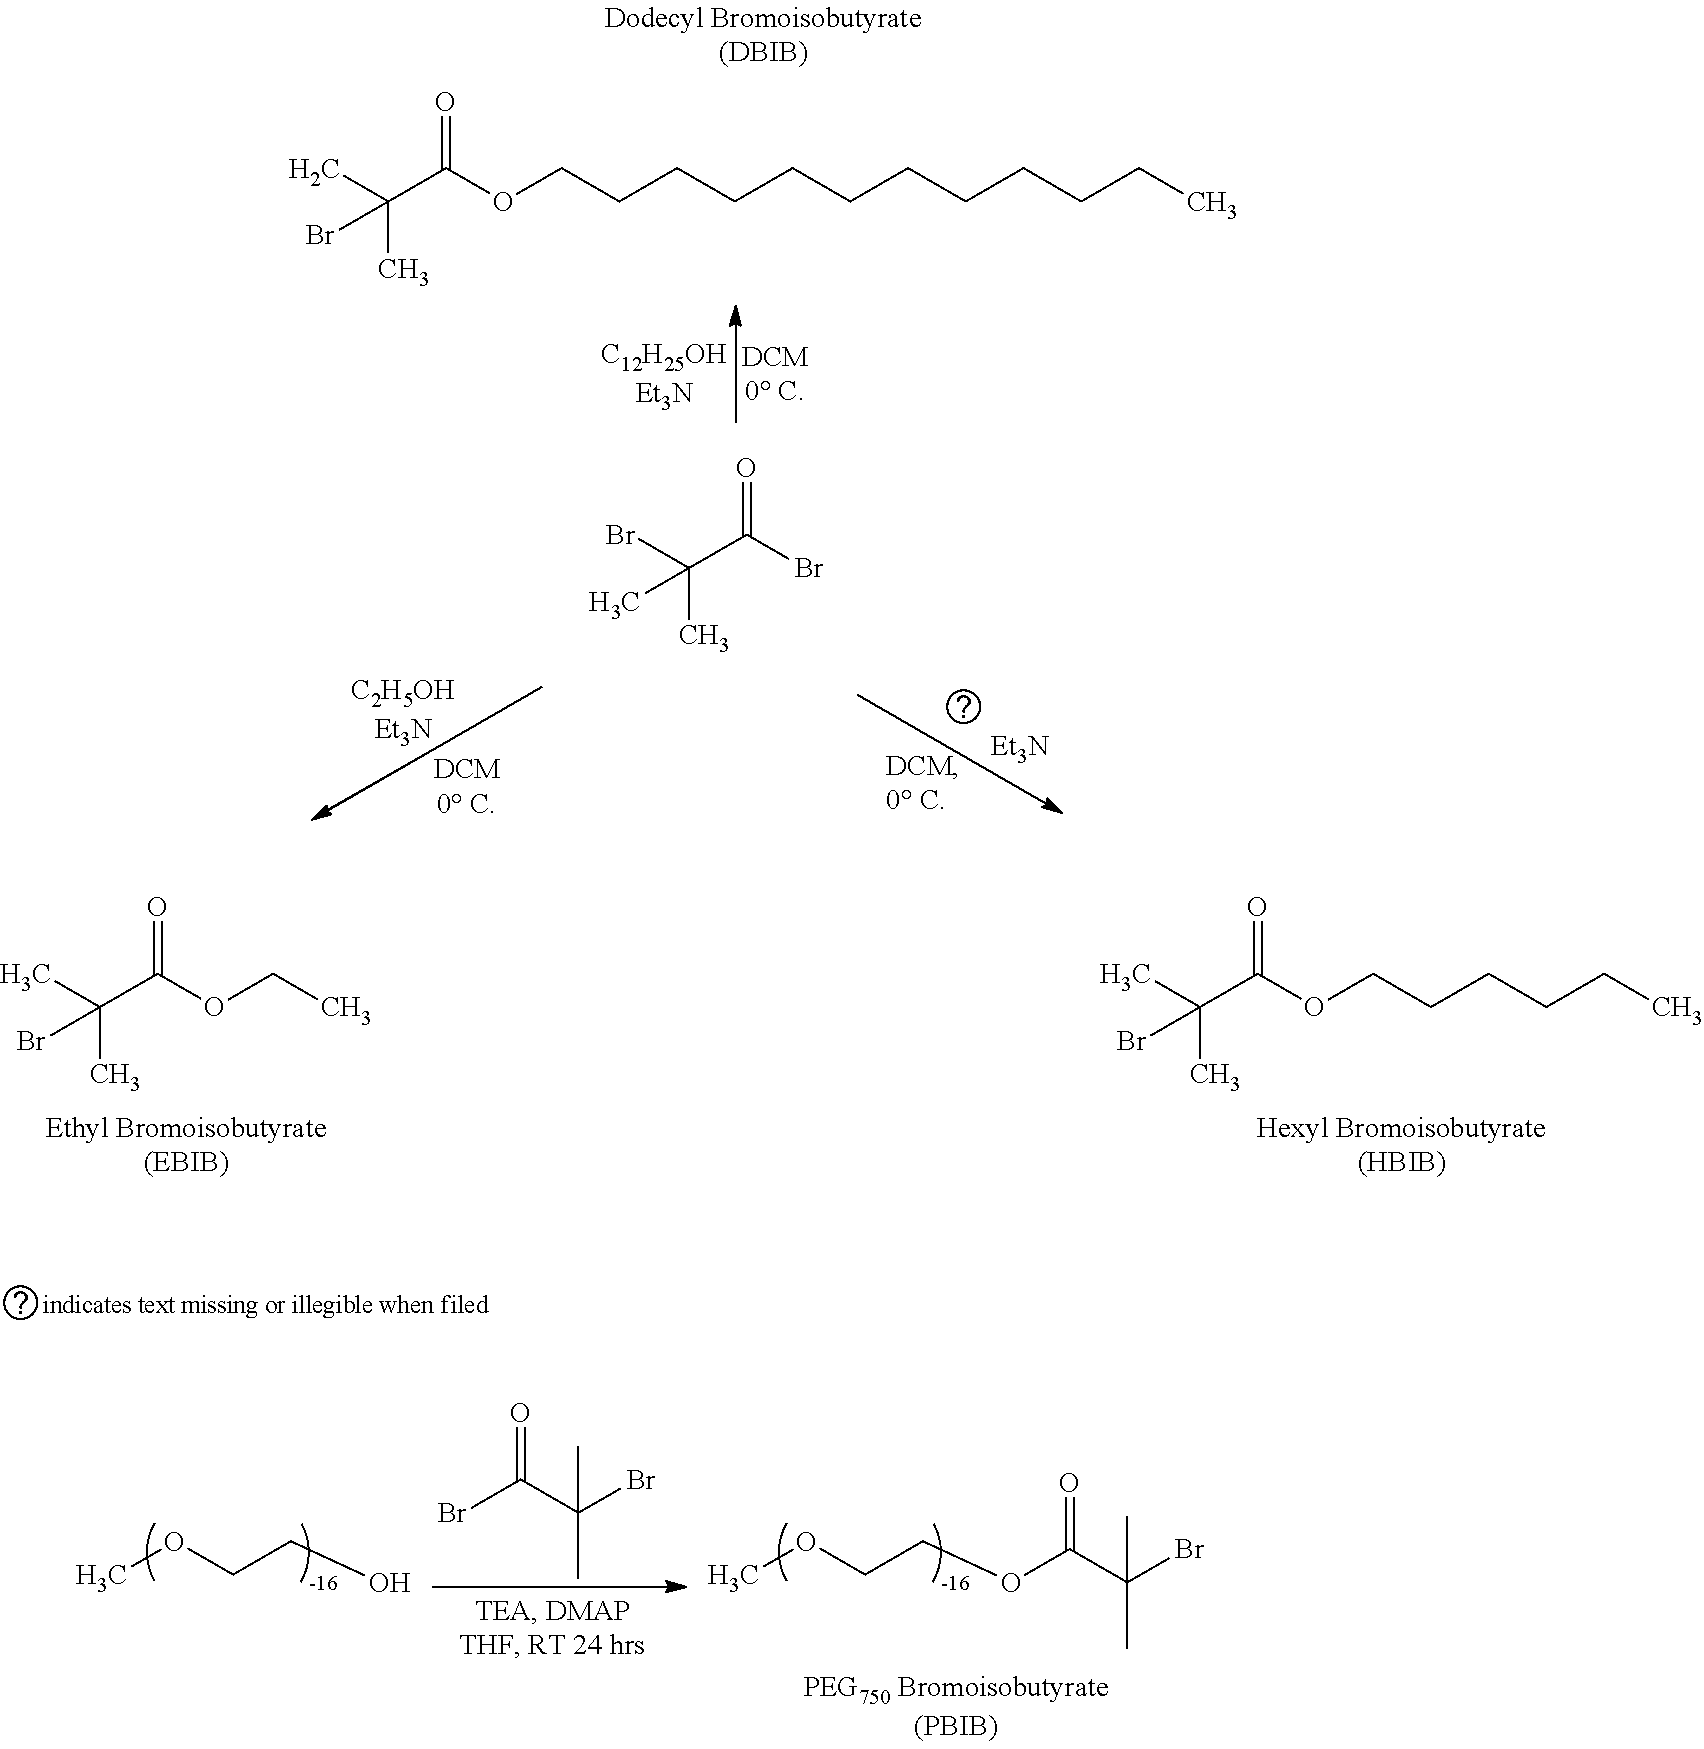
C(C(OCC)=O)(C)(C)Br.C(C(OCCCCCC)=O)(C)(C)Br.BrC(C(Br)(C)C)=O.COCCOC(C(Br)(C)C)=O.COCCO.C(C(OCCCCCCCCCCCC)=O)(C)(C)Br.C(C(Br)=O)(Br)(C)C.[ Et3N]
